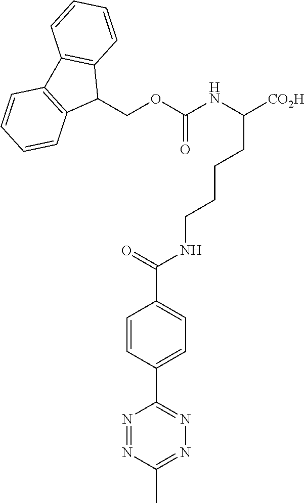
N(C([CO2H])CCCCNC(C1=CC=C(C2=NN=C(C)N=N2)C=C1)=O)C(OCC1C2=C(C3=C1C=CC=C3)C=CC=C2)=O
